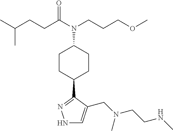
N1C=C(CN(C)CCNC)C(C2CCC(N(CCCOC)C(=O)CCC(C)C)CC2)=N1
